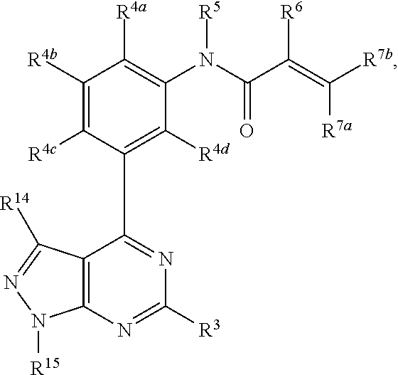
C1([R4b])=C([R4c])C(C2=NC([R3])=NC3=C2C([R14])=NN3[R15])=C([R4d])C(N([R5])C(C(=C([R7b])[R7a])[R6])=O)=C1[R4a]
